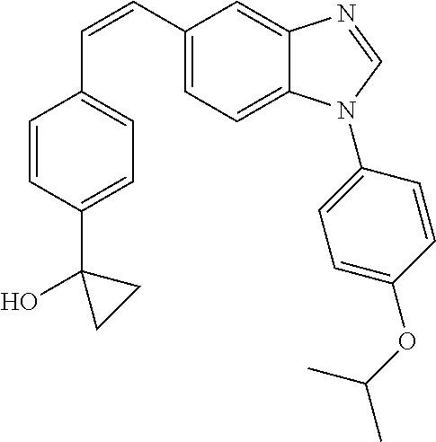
C(=CC1=CC=C2C(=C1)N=CN2C1=CC=C(OC(C)C)C=C1)C1=CC=C(C2(O)CC2)C=C1
